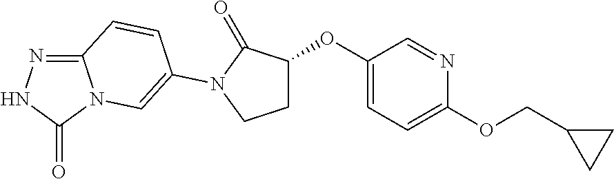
C12=NNC(=O)N1C=C(N1C(=O)C(OC3=CC=C(OCC4CC4)N=C3)CC1)C=C2
